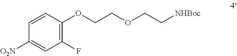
O(CCOCC[NHBoc])C1=C(F)C=C([O2N])C=C1
